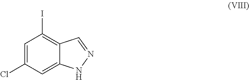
C1=C(Cl)C=C2C(=C1I)C=NN2
